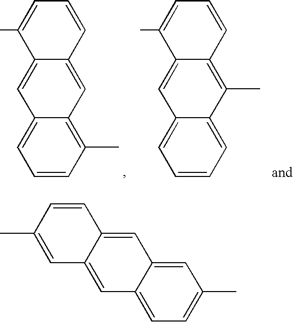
C12=CC=C(C)C=C1C=C1C(=C2)C=C(C)C=C1.C1=CC(C)=C2C(=C1)C=C1C(=C2)C=CC=C1C.C1=CC=C2C(=C1)C=C1C(=C2C)C=CC=C1C
